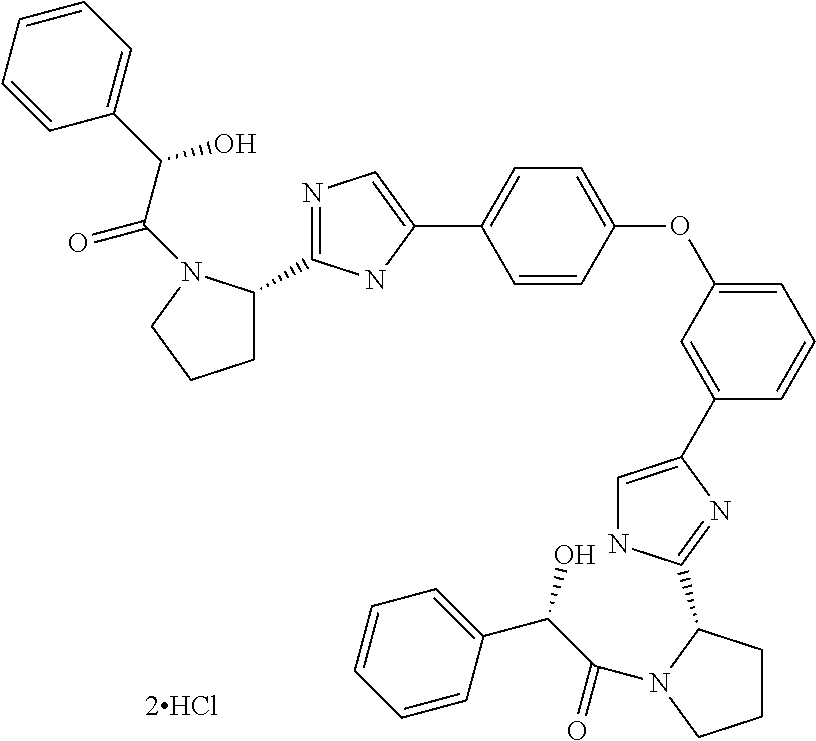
C1C(C2=NC=C(C3=CC=C(OC4=CC=CC(C5=CNC(C6CCCN6C(C(C6=CC=CC=C6)O)=O)=N5)=C4)C=C3)N2)N(C(C(C2=CC=CC=C2)O)=O)CC1
